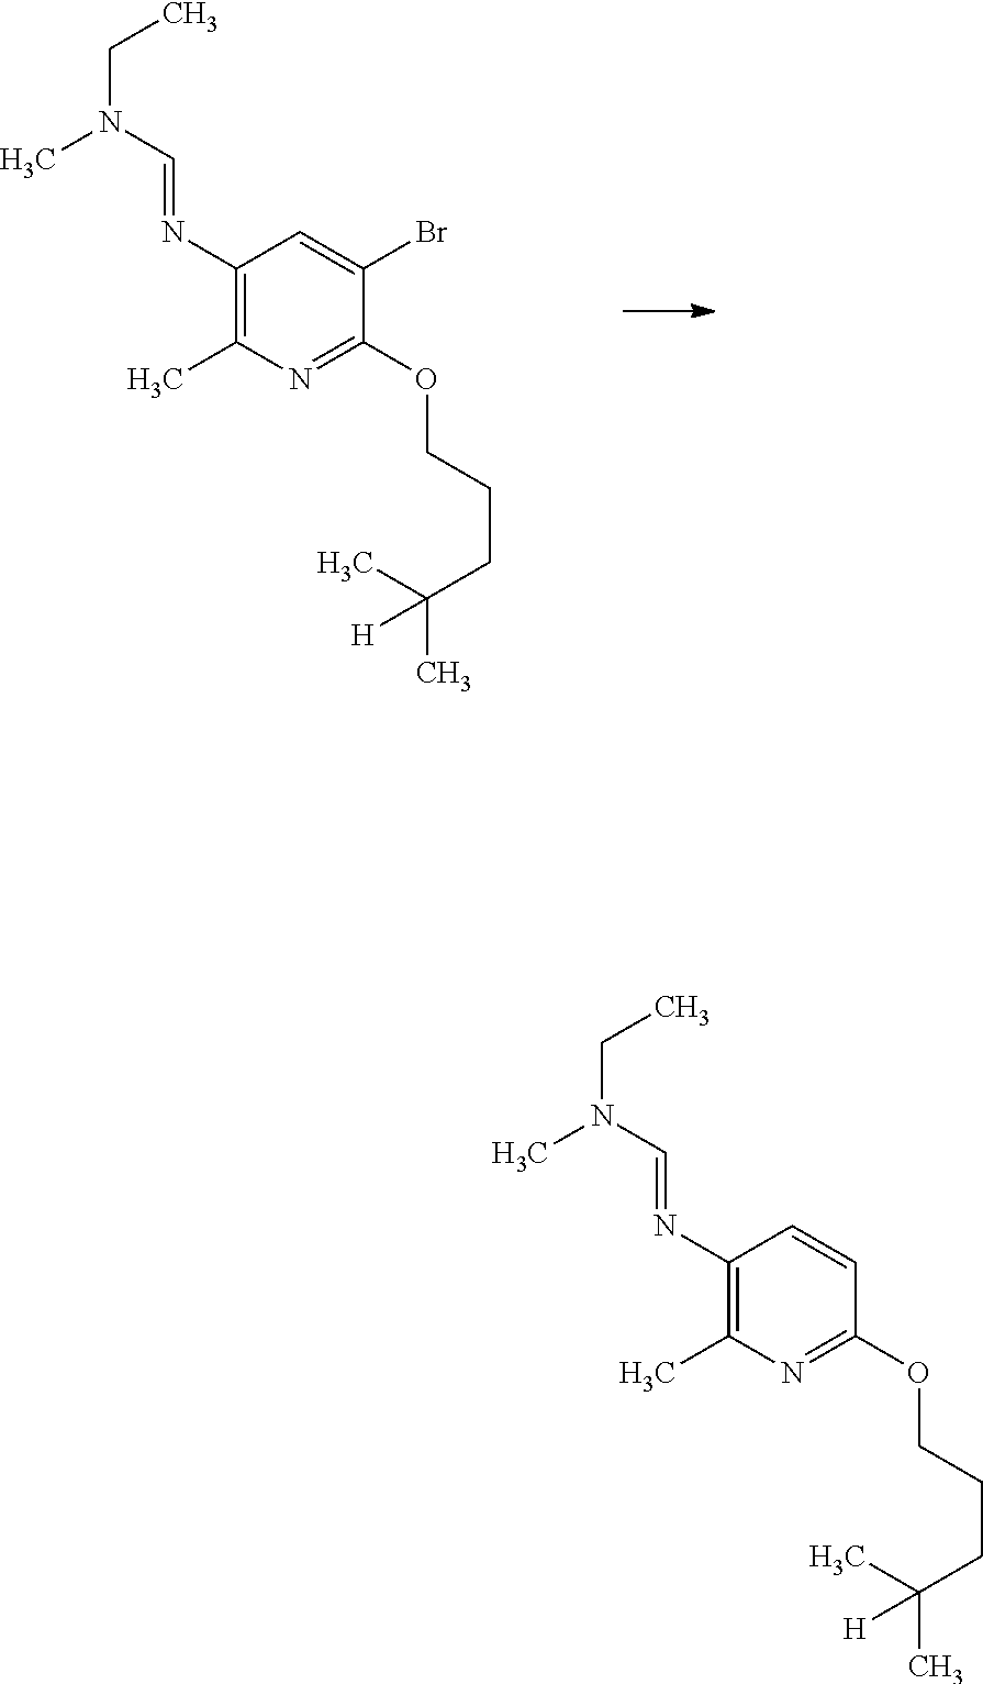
C1(N=CN(CC)C)=C(C)N=C(OCCCC(C)(C)[H])C(Br)=C1.C1(N=CN(CC)C)=C(C)N=C(OCCCC(C)(C)[H])C=C1
